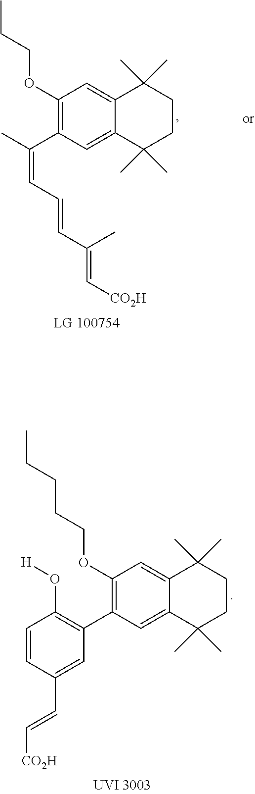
C1(OCCC)=C(C(C)=CC=CC(=C[CO2H])C)C=C2C(=C1)C(C)(C)CCC2(C)C.C1(OCCCCC)=C(C2=C(O[H])C=CC(C=C[CO2H])=C2)C=C2C(=C1)C(C)(C)CCC2(C)C
